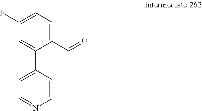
C1(F)=CC=C(C=O)C(C2=CC=NC=C2)=C1
